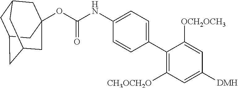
O(C(NC1=CC=C(C2=C([CH3OCH2O])C=C([DMH])C=C2[OCH2OCH3])C=C1)=O)C12CC3CC(CC(C1)C3)C2
